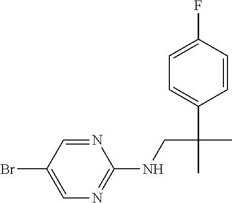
C1=C(F)C=CC(C(C)(CNC2=NC=C(Br)C=N2)C)=C1
